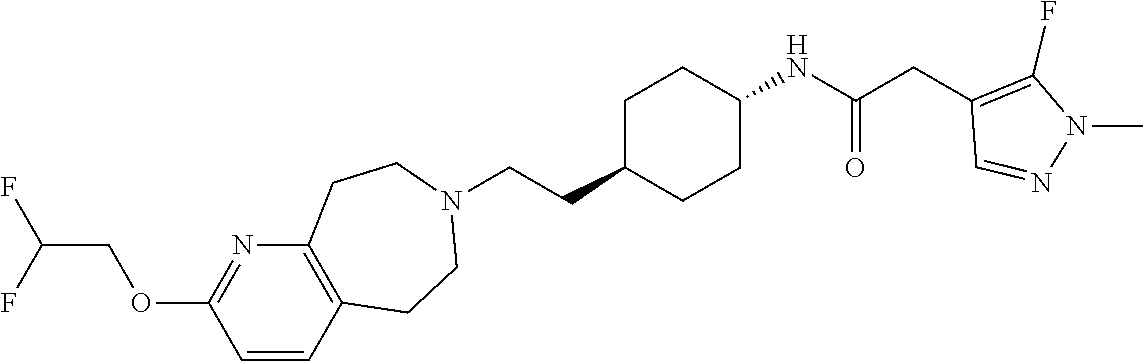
C1C(CCN2CCC3=C(CC2)C=CC(OCC(F)F)=N3)CCC(NC(CC2=C(F)N(C)N=C2)=O)C1
